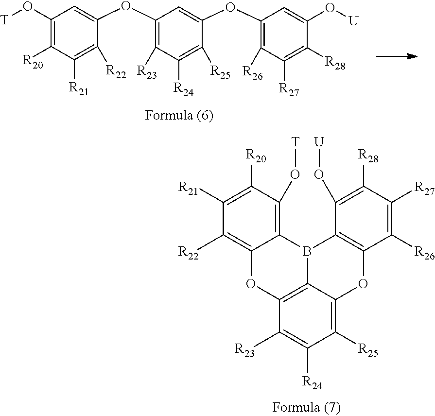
C12=C([R22])C([R21])=C([R20])C(O[T])=C1B1C3=C(O2)C([R23])=C([R24])C([R25])=C3OC2=C1C(O[U])=C([R28])C([R27])=C2[R26].C1(O[T])=C([R20])C([R21])=C([R22])C(OC2=C([R23])C([R24])=C([R25])C(OC3=C([R26])C([R27])=C([R28])C(O[U])=C3)=C2)=C1
